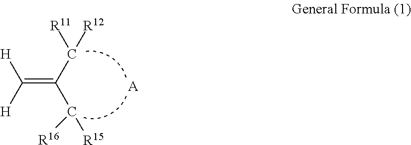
C(=C(C([R11])[R12])C([R15])[R16])([H])[H].[A]
